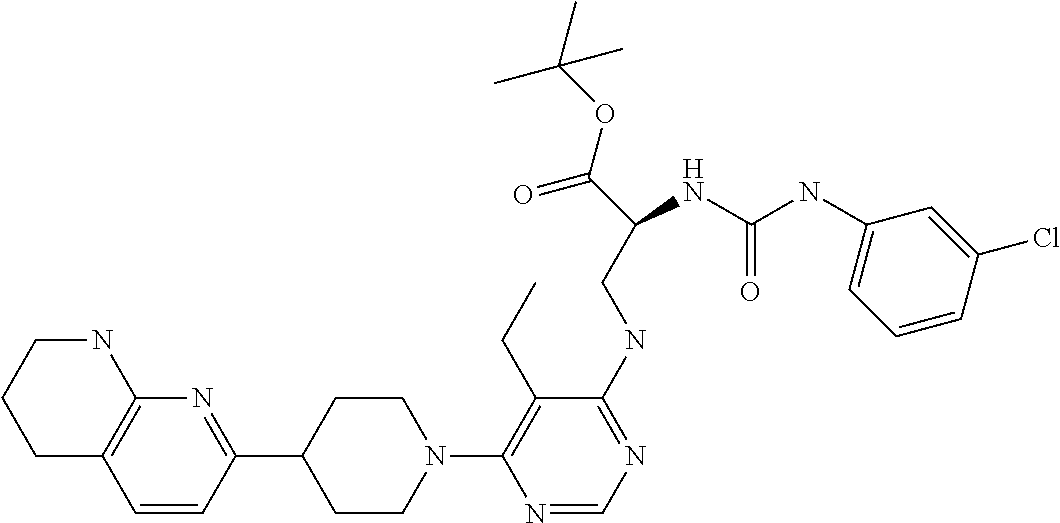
C1C2=C(NCC1)N=C(C1CCN(C3=C(CC)C(NCC(C(=O)OC(C)(C)C)NC(=O)NC4=CC=CC(Cl)=C4)=NC=N3)CC1)C=C2
